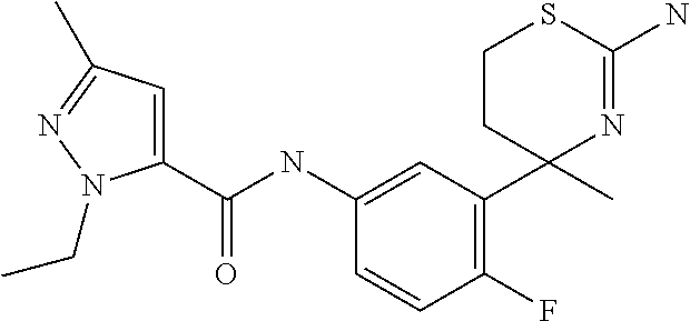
C1CC(C2=C(F)C=CC(NC(=O)C3=CC(C)=NN3CC)=C2)(C)N=C(N)S1
